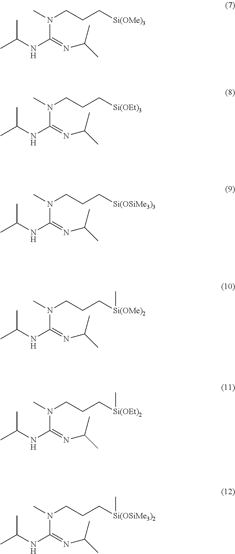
CC(C)NC(=NC(C)C)N(CCC[Si(OMe)3])C.CC(C)NC(=NC(C)C)N(CCC[Si(OEt)3])C.CC(C)NC(=NC(C)C)N(CCC[Si(OSiMe3)3])C.CC(C)NC(=NC(C)C)N(CCC[Si(OMe)2]C)C.CC(C)NC(=NC(C)C)N(CCC[Si(OEt)2]C)C.CC(C)NC(=NC(C)C)N(CCC[Si(OSiMe3)2]C)C
